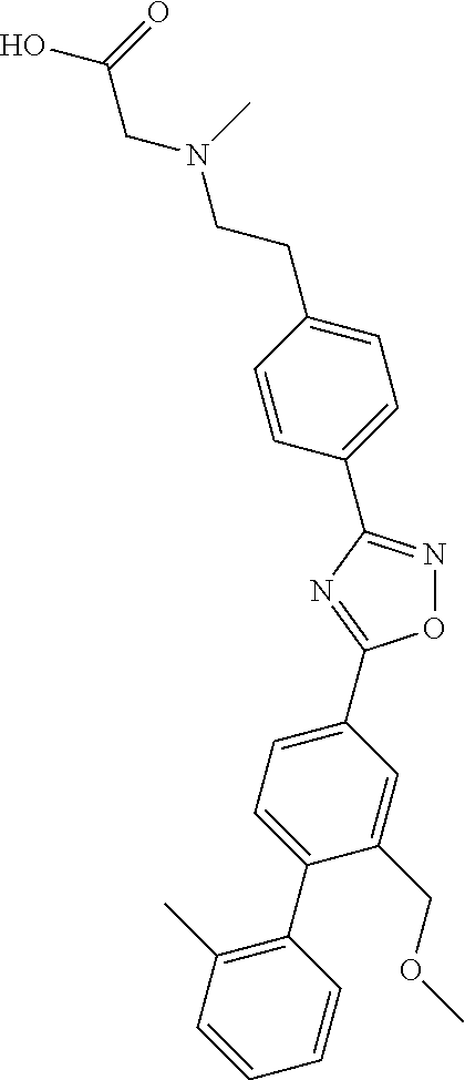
O1N=C(C2=CC=C(CCN(CC(O)=O)C)C=C2)N=C1C1=CC=C(C2=C(C)C=CC=C2)C(COC)=C1
